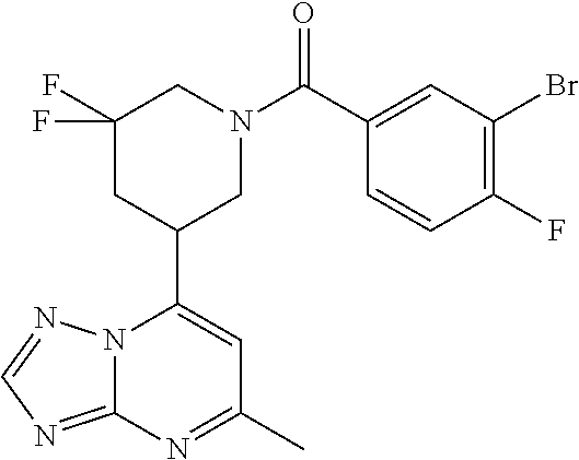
N12C(=NC=N1)N=C(C)C=C2C1CN(C(=O)C2=CC(Br)=C(F)C=C2)CC(F)(F)C1
